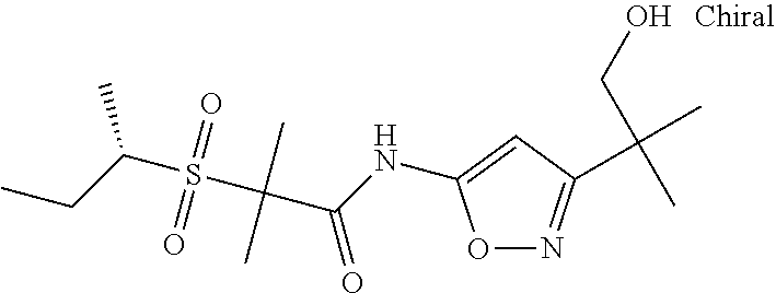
O1N=C(C(C)(CO)C)C=C1NC(C(S(C(CC)C)(=O)=O)(C)C)=O
